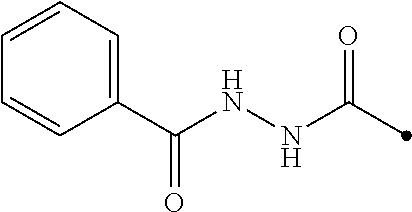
C(NNC(=O)C)(C1=CC=CC=C1)=O
